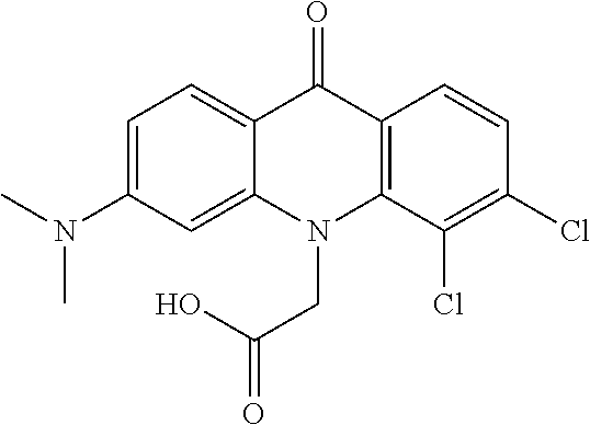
C12=CC=C(N(C)C)C=C1N(CC(O)=O)C1=C(C2=O)C=CC(Cl)=C1Cl
